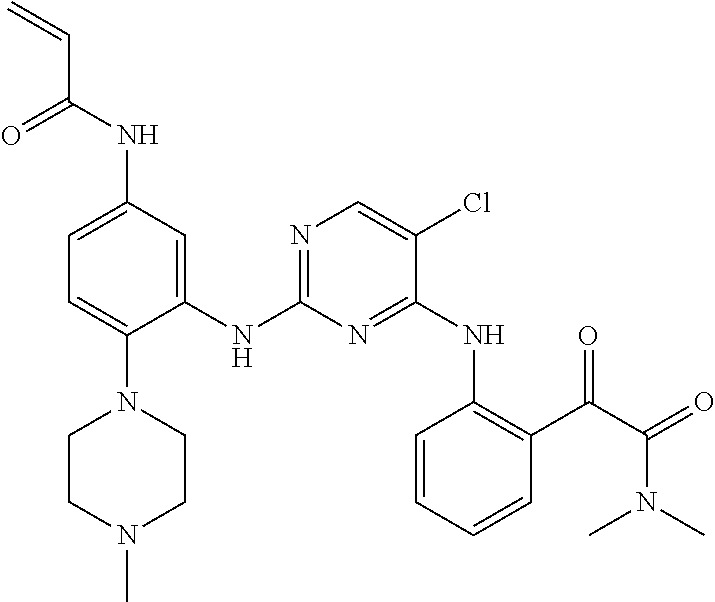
C1=C(NC(C=C)=O)C=C(NC2=NC=C(Cl)C(NC3=C(C(C(=O)N(C)C)=O)C=CC=C3)=N2)C(N2CCN(C)CC2)=C1
